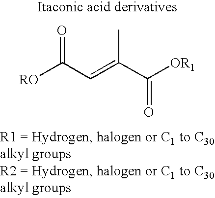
C(C=C(C([OR1])=O)C)(=O)[RO]
